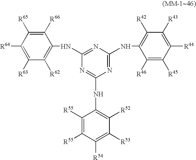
N1=C(NC2=C([R42])C([R43])=C([R44])C([R45])=C2[R46])N=C(NC2=C([R62])C([R63])=C([R64])C([R65])=C2[R66])N=C1NC1=C([R52])C([R53])=C([R54])C([R55])=C1[R55]
